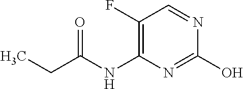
C1(F)=C(NC(CC)=O)N=C(O)N=C1
